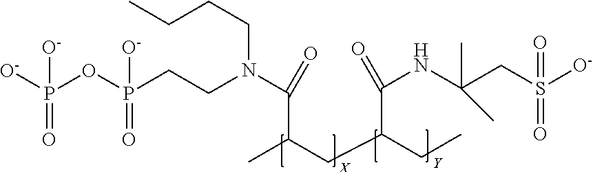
[O-]P(OP(CCN(C(C(CC(CC)C(=O)NC(CS([O-])(=O)=O)(C)C)C)=O)CCCC)(=O)[O-])(=O)[O-]
